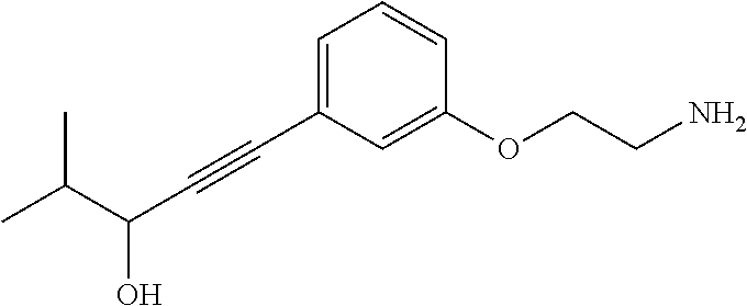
C(#CC1=CC=CC(OCCN)=C1)C(O)C(C)C
